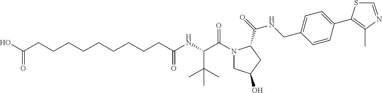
C(CCCCCCC(NC(C(N1CC(O)CC1C(=O)NCC1=CC=C(C2=C(C)N=CS2)C=C1)=O)C(C)(C)C)=O)CCC(O)=O
